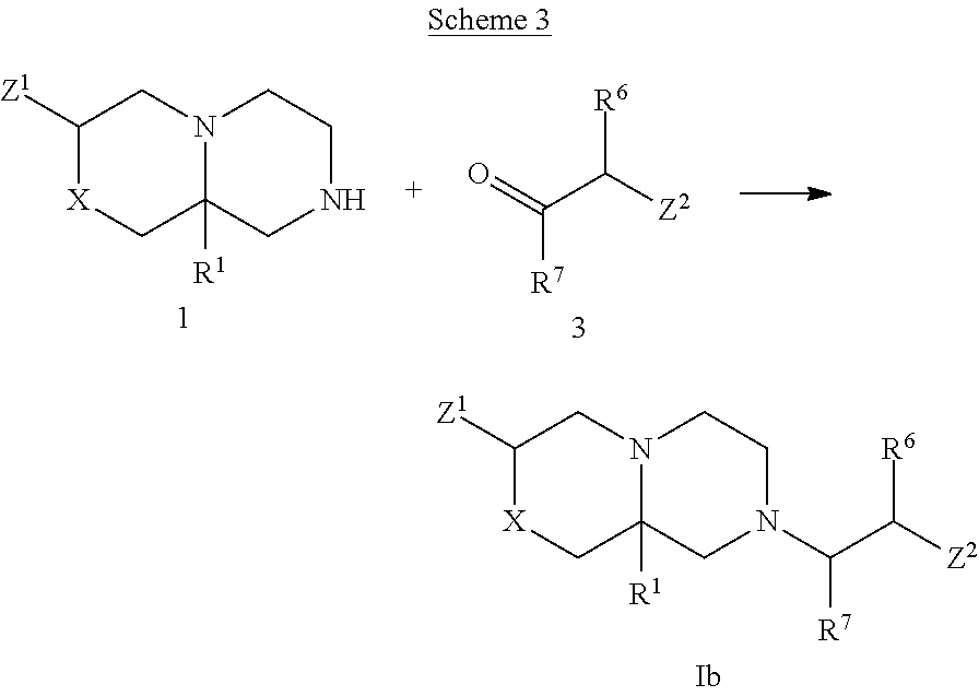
C1([Z1])[X]CC2([R1])N(C1)CCNC2.C(C([Z2])[R6])(=O)[R7].C1([Z1])[X]CC2([R1])N(C1)CCN(C(C([Z2])[R6])[R7])C2
